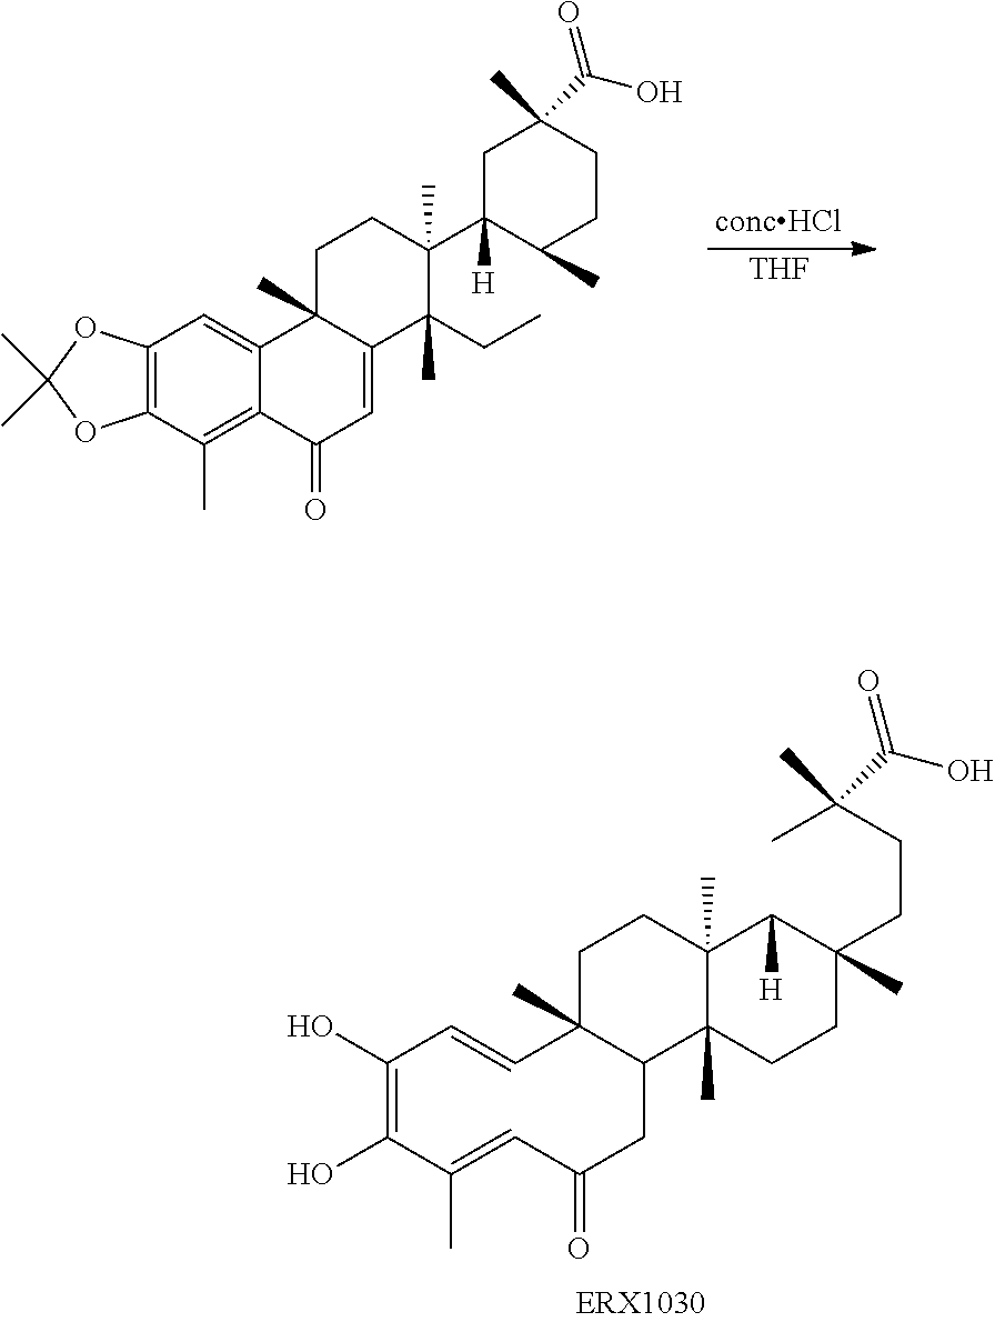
C1(O)=C(O)C(C)=CC(=O)CC2C(C)(C=C1)CCC1(C)C2(C)CCC(CCC(C)(C)C(O)=O)(C)C1[H].C12=C(C(C)=C3C(=C1)C1(C)C(=CC3=O)C(CC)(C)C(C3([H])C(C)CCC(C)(C(O)=O)C3)(C)CC1)OC(C)(C)O2.[THF]
